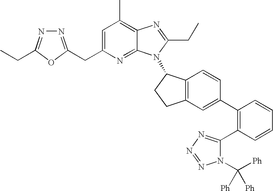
C1=C(CC2=NN=C(CC)O2)N=C2C(=C1C)N=C(CC)N2C1C2=C(CC1)C=C(C1=C(C3=NN=NN3C([Ph])([Ph])[Ph])C=CC=C1)C=C2
